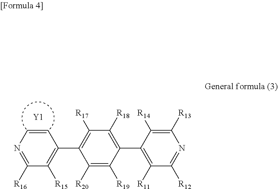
C1=CN=C([R16])C([R15])=C1C1=C([R17])C([R18])=C(C2=C([R11])C([R12])=NC([R13])=C2[R14])C([R19])=C1[R20].[Y1]
